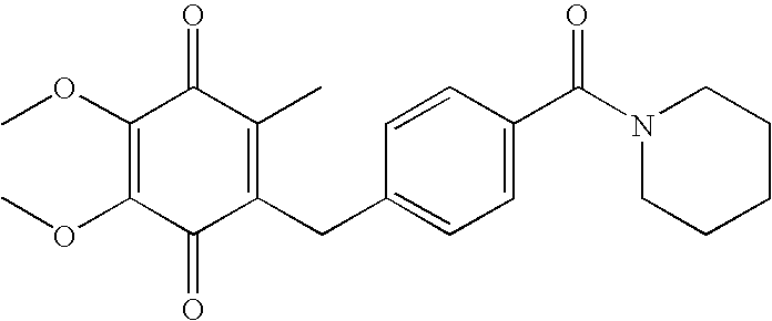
C1(=O)C(CC2=CC=C(C(N3CCCCC3)=O)C=C2)=C(C)C(=O)C(OC)=C1OC
